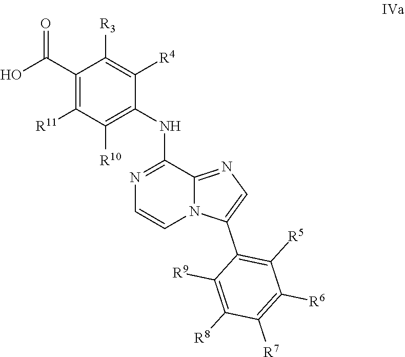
OC(C1=C([R11])C([R10])=C(NC2=NC=CN3C2=NC=C3C2=C([R5])C([R6])=C([R7])C([R8])=C2[R9])C([R4])=C1[R3])=O
